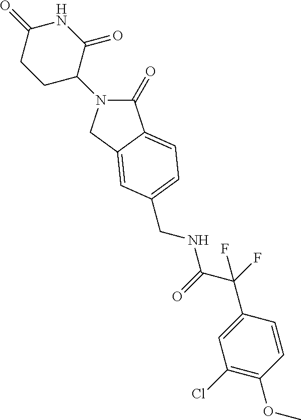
C1(=O)N(C2C(=O)NC(=O)CC2)CC2=CC(CNC(=O)C(C3=CC(Cl)=C(OC)C=C3)(F)F)=CC=C12
